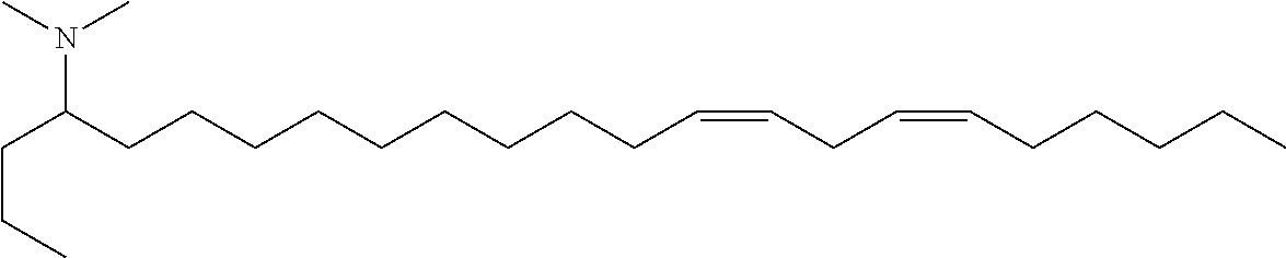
N(C(CCCCCCCCCC=CCC=CCCCCC)CCC)(C)C
